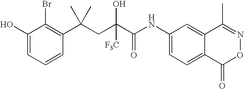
C1(O)=CC=CC(C(CC(C(NC2=CC=C3C(=C2)C(C)=NOC3=O)=O)([F3C])O)(C)C)=C1Br
